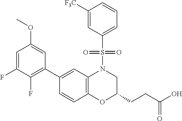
C1(C2=C(F)C(F)=CC(OC)=C2)=CC2=C(C=C1)OC(CCC(O)=O)CN2S(C1=CC=CC([F3C])=C1)(=O)=O
